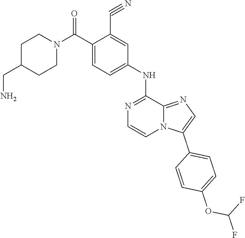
C(C1=CC=C(NC2=NC=CN3C2=NC=C3C2=CC=C(OC(F)F)C=C2)C=C1C#N)(N1CCC(CN)CC1)=O
